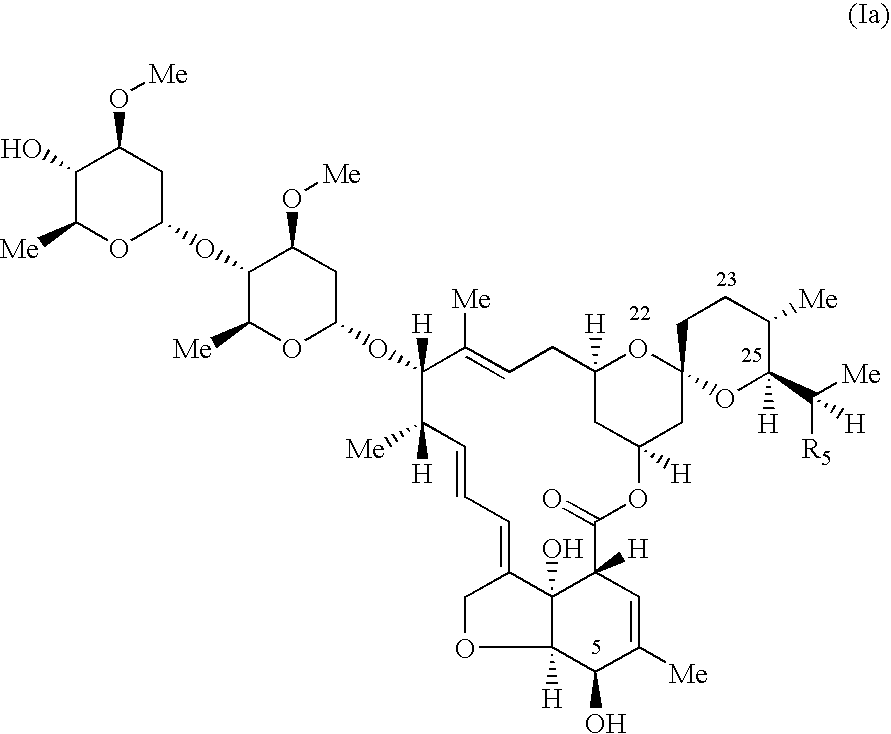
C12([H])C3(O)C(=CC=CC([Me])([H])C(OC4CC(O[Me])C(OC5CC(O[Me])C(O)C([Me])O5)C([Me])O4)([H])C([Me])=CCC4([H])OC5(CC([H])(OC(=O)C3([H])C=C([Me])C1O)C4)OC(C([Me])([H])[R5])([H])C([Me])CC5)CO2
